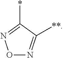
O1N=C([**])C(*)=N1
